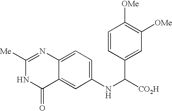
C1=CC(C([CO2H])NC2=CC=C3C(=C2)C(=O)NC([Me])=N3)=CC([OMe])=C1[OMe]
